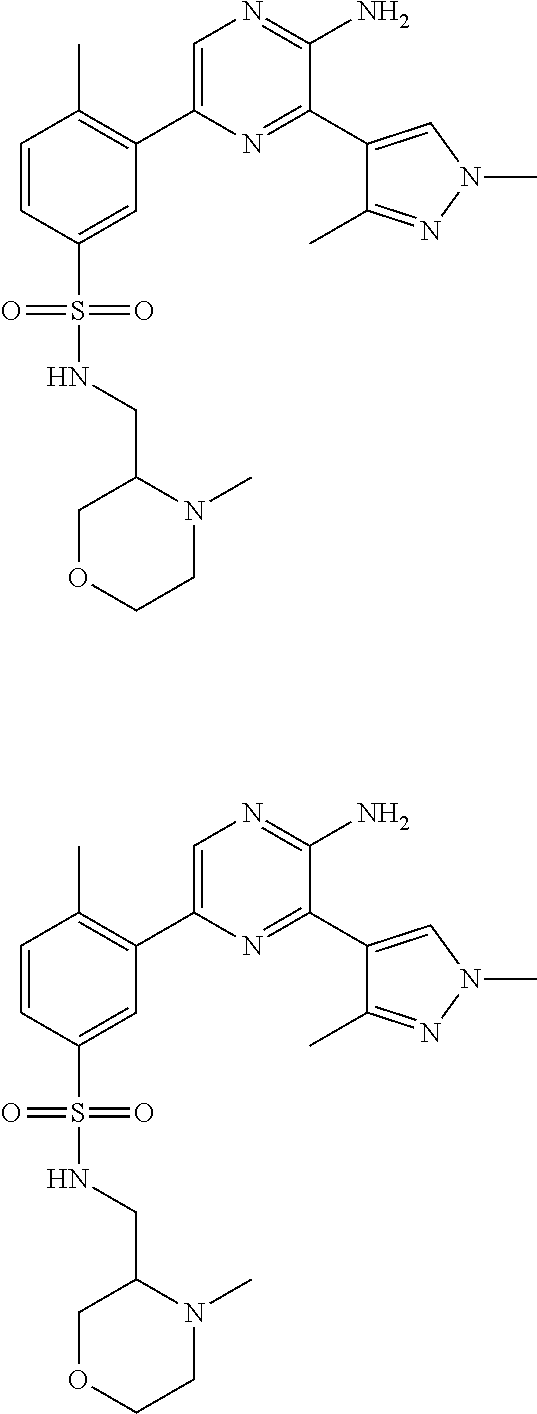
C1(C2=C(C)C=CC(S(=O)(=O)NCC3COCCN3C)=C2)=CN=C(N)C(C2=CN(C)N=C2C)=N1.C1(C2=C(C)C=CC(S(=O)(=O)NCC3COCCN3C)=C2)=CN=C(N)C(C2=CN(C)N=C2C)=N1
